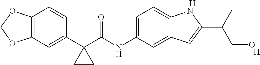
C12=C(C=C(C3(C(NC4=CC=C5C(=C4)C=C(C(CO)C)N5)=O)CC3)C=C1)OCO2.[H].[H]
